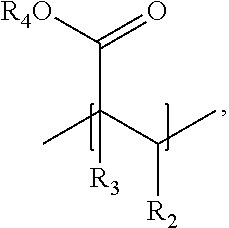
CC(C(C)[R2])(C([R4O])=O)[R3]
